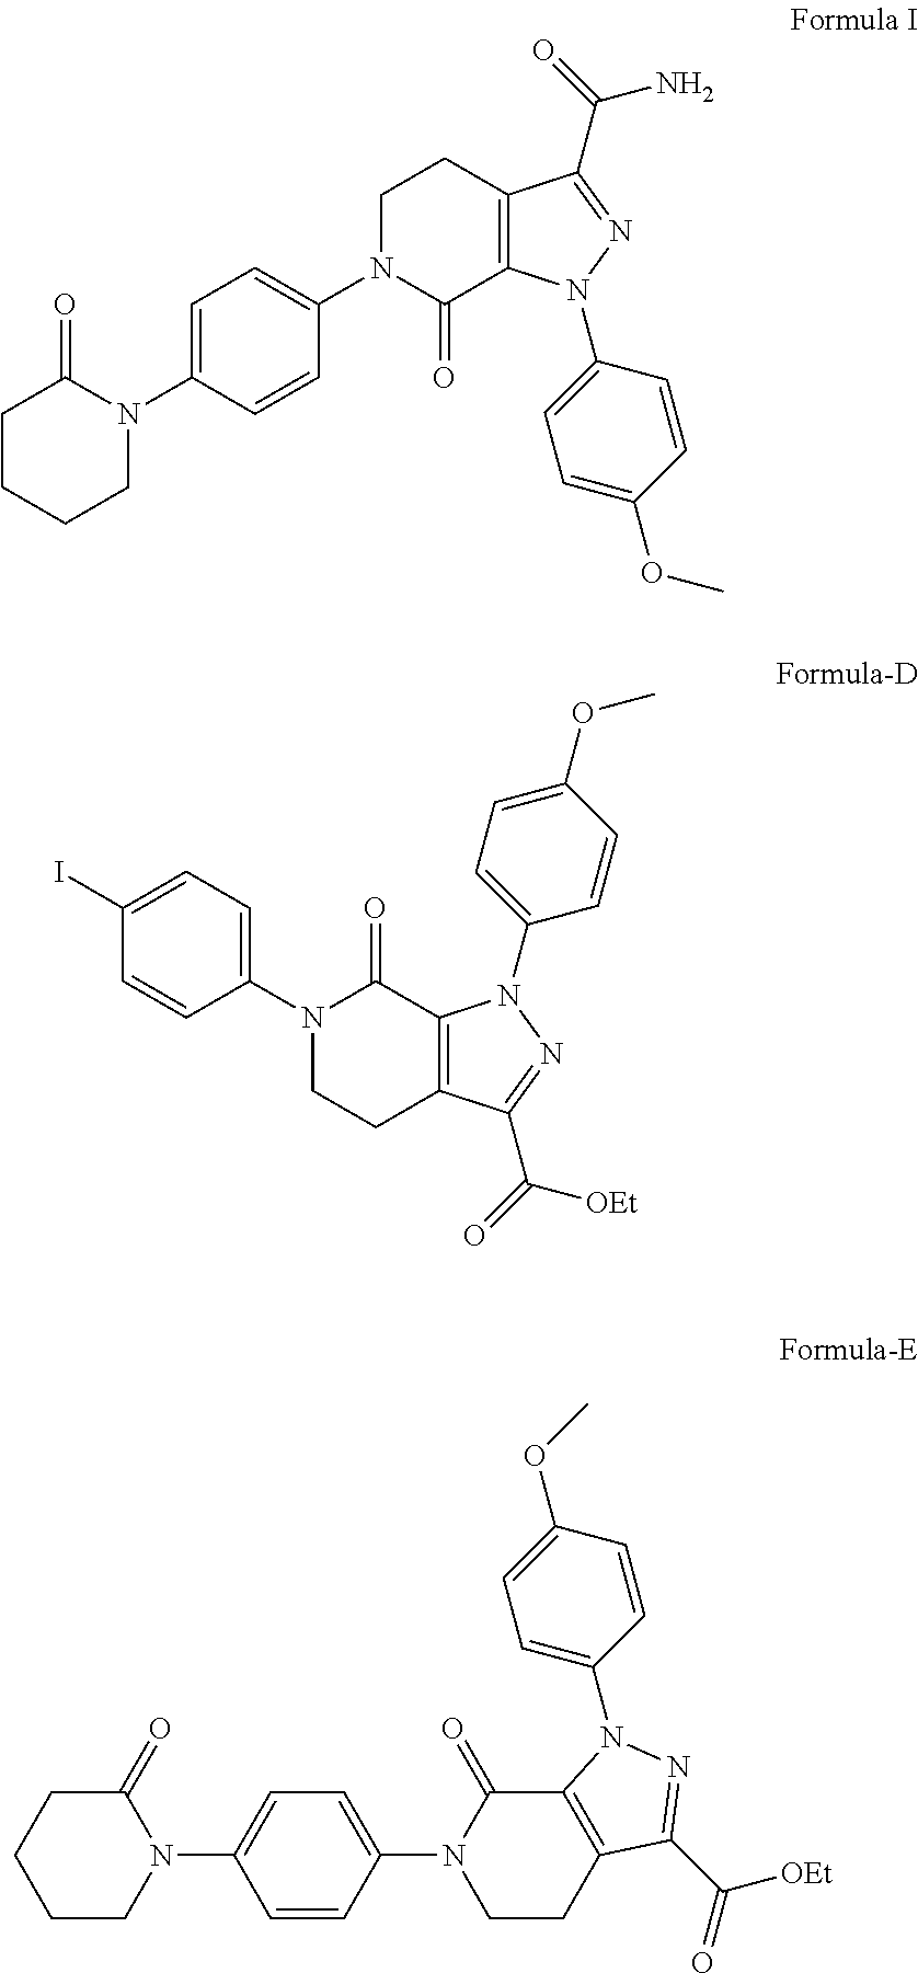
C1CCCN(C2=CC=C(N3C(=O)C4=C(CC3)C(C(N)=O)=NN4C3=CC=C(OC)C=C3)C=C2)C1=O.IC1=CC=C(N2C(=O)C3=C(CC2)C(C([OEt])=O)=NN3C2=CC=C(OC)C=C2)C=C1.C1CN(C2=CC=C(N3CCC4=C(C3=O)N(C3=CC=C(OC)C=C3)N=C4C([OEt])=O)C=C2)C(=O)CC1
